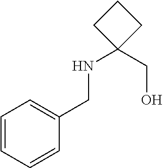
C1CC(NCC2=CC=CC=C2)(CO)C1
